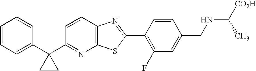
C1=CC=C(C2(C3=NC4=C(C=C3)N=C(C3=C(F)C=C(CNC([CO2H])C)C=C3)S4)CC2)C=C1
